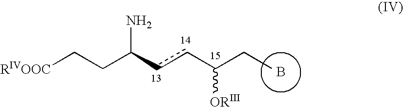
B.C(ccC([ORIII])CC)(CC[RIVOOC])N
